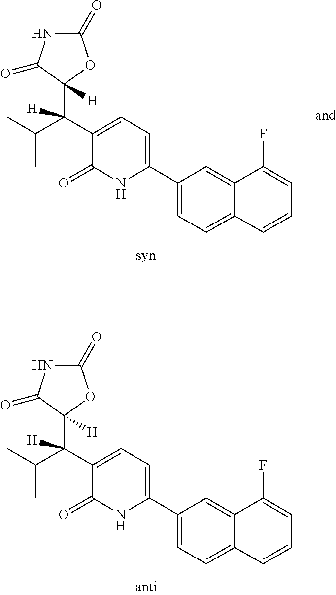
C1(C2=CC=C(C(C3([H])OC(=O)NC3=O)(C(C)C)[H])C(=O)N2)=CC=C2C(=C1)C(F)=CC=C2.C1(C2=CC=C(C(C3([H])OC(=O)NC3=O)(C(C)C)[H])C(=O)N2)=CC=C2C(=C1)C(F)=CC=C2
